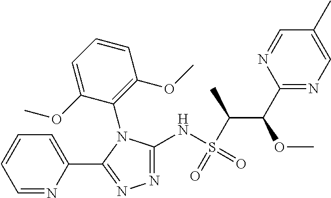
N1=C(NS(=O)(C(C)C(OC)C2=NC=C(C)C=N2)=O)N(C2=C(OC)C=CC=C2OC)C(C2=CC=CC=N2)=N1
